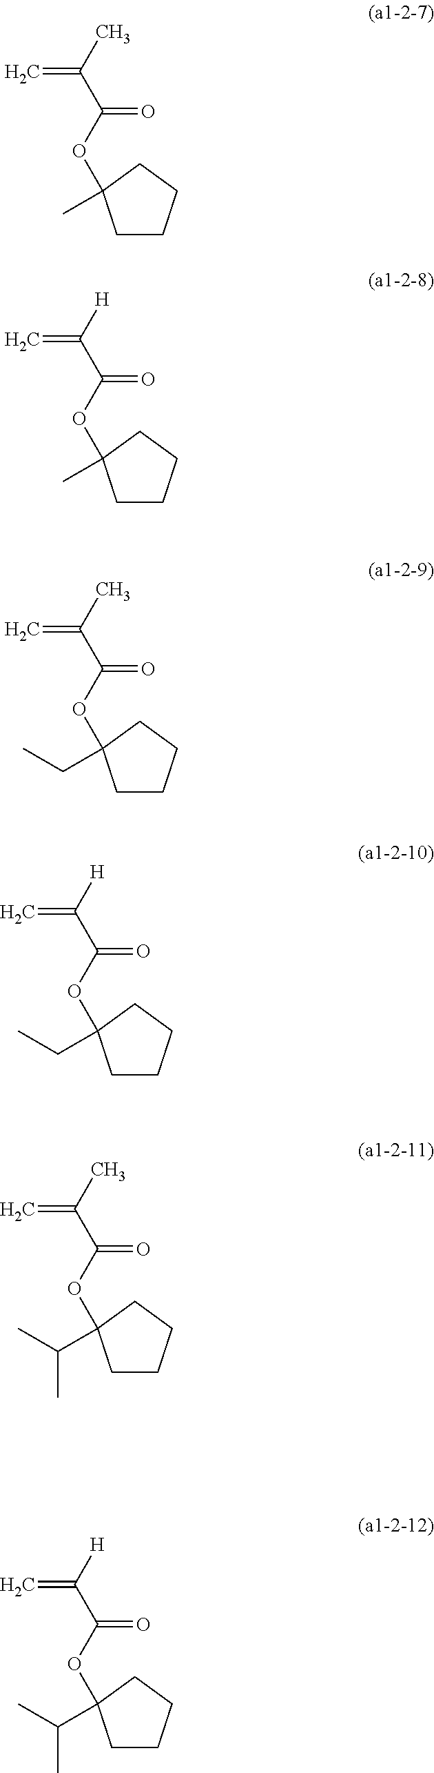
CC(C(=O)OC1(C)CCCC1)=C.[H]C(C(=O)OC1(C)CCCC1)=C.CC(C(=O)OC1(CC)CCCC1)=C.[H]C(C(=O)OC1(CC)CCCC1)=C.CC(C(=O)OC1(C(C)C)CCCC1)=C.[H]C(C(=O)OC1(C(C)C)CCCC1)=C
